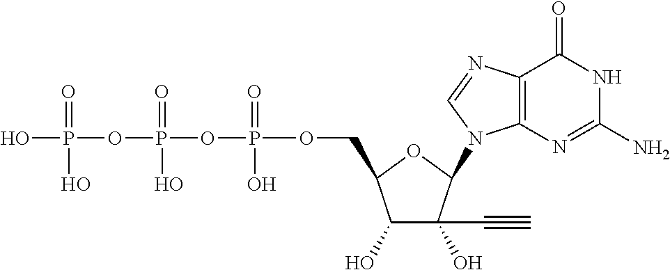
C1(O)C(O)(C#C)C(N2C3=C(N=C2)C(=O)NC(N)=N3)OC1COP(OP(OP(O)(=O)O)(=O)O)(=O)O
